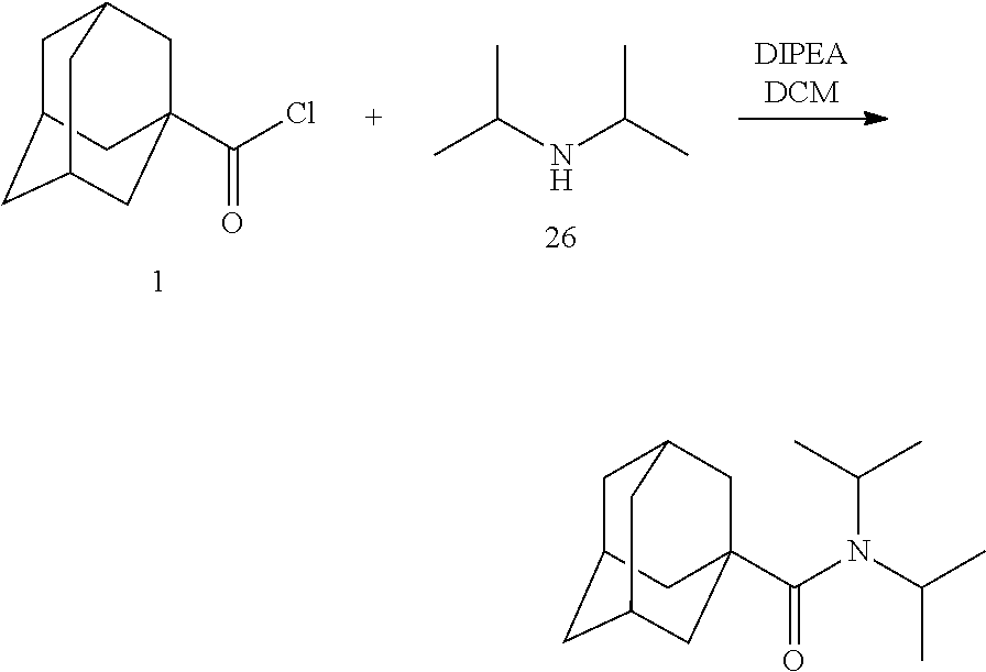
C1C2CC3CC(C(Cl)=O)(CC1C3)C2.CC(NC(C)C)C.C1C2CC3CC(C(=O)N(C(C)C)C(C)C)(CC1C3)C2
